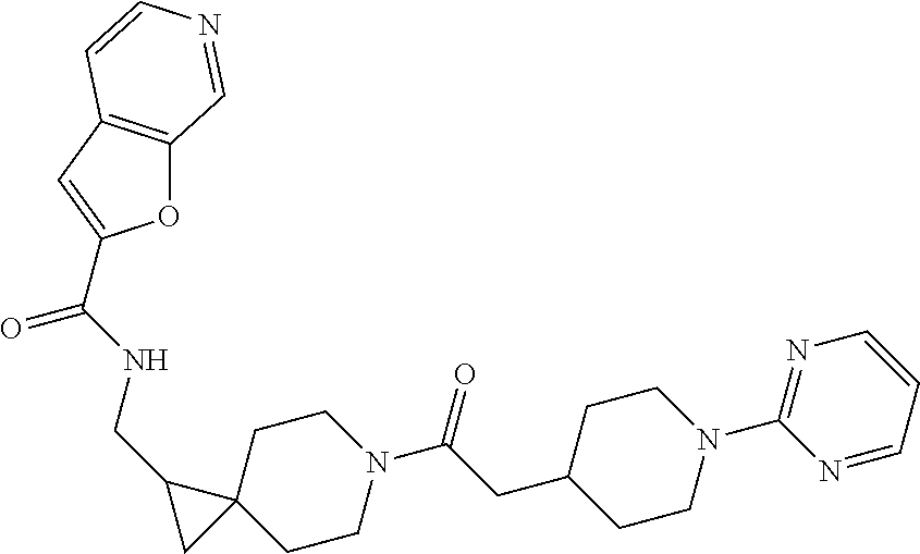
O1C2=C(C=C1C(NCC1C3(CCN(C(CC4CCN(C5=NC=CC=N5)CC4)=O)CC3)C1)=O)C=CN=C2
